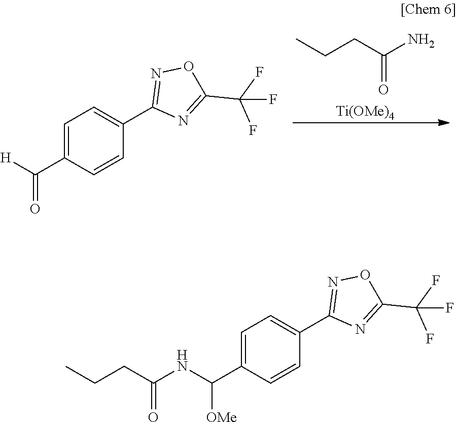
CCCC(N)=O.[Ti(OMe)4].C1=C(C([H])=O)C=CC(C2=NOC(C(F)(F)F)=N2)=C1.C1=C(C(NC(CCC)=O)[OMe])C=CC(C2=NOC(C(F)(F)F)=N2)=C1
